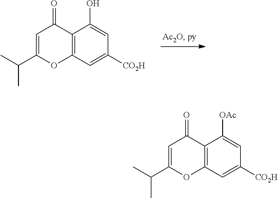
C12=C(C=C([CO2H])C=C1O)OC(C(C)C)=CC2=O.C12=C(C=C([CO2H])C=C1[OAc])OC(C(C)C)=CC2=O
